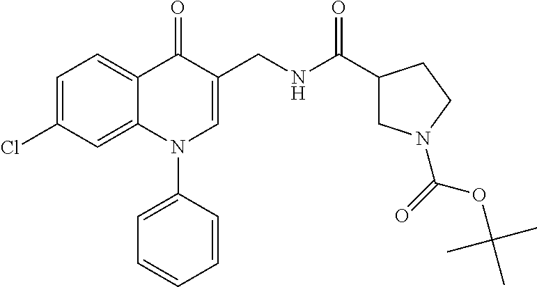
C1=C(Cl)C=C2C(=C1)C(=O)C(CNC(C1CN(C(=O)OC(C)(C)C)CC1)=O)=CN2C1=CC=CC=C1
